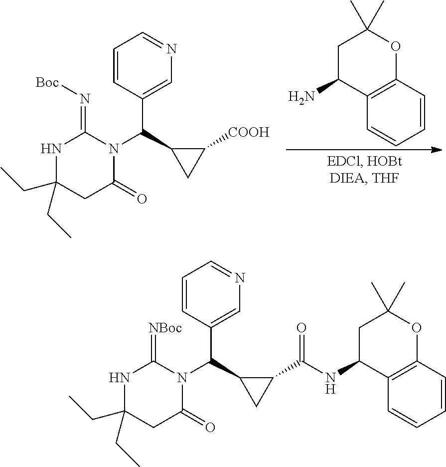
C1C(N)C2=C(OC1(C)C)C=CC=C2.C1=CC(C(C2CC2[COOH])N2C(=N[Boc])NC(CC)(CC)CC2=O)=CN=C1.C1=CC(C(C2CC2C(=O)NC2C3=C(OC(C)(C)C2)C=CC=C3)N2C(=[NBoc])NC(CC)(CC)CC2=O)=CN=C1
